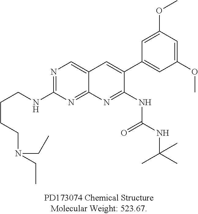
N1=C(NCCCCN(CC)CC)N=C2C(=C1)C=C(C1=CC(OC)=CC(OC)=C1)C(NC(=O)NC(C)(C)C)=N2
